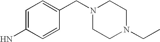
C1(N)=CC=C(CN2CCN(CC)CC2)C=C1
